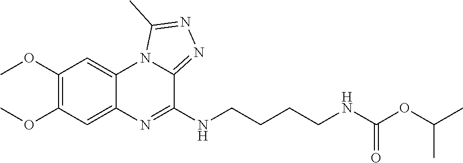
C1(OC)=C(OC)C=C2C(=C1)N1C(=NN=C1C)C(NCCCCNC(OC(C)C)=O)=N2
